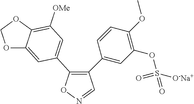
C1(C2=CC(OS([O-Na+])(=O)=O)=C(OC)C=C2)=C(C2=CC([OMe])=C3C(=C2)OCO3)ON=C1
